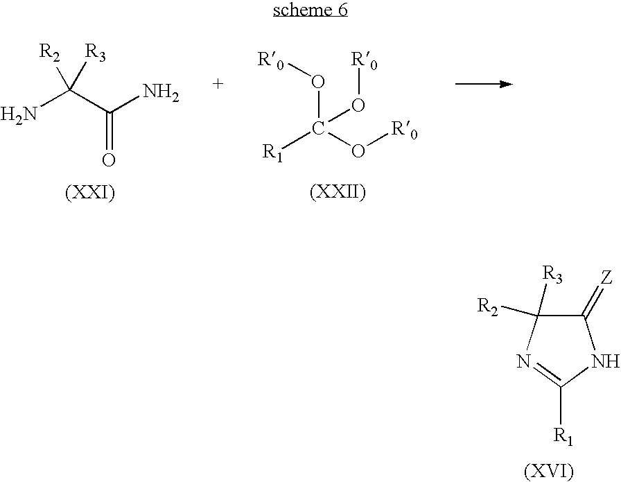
[R1]C(O[R0])(O[R0])O[R0].NC(C(N)=O)([R3])[R2].C1(=[Z])C([R3])([R2])N=C([R1])N1
